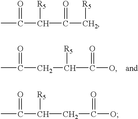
CC(C(C(C[R5])=O)[R5])=O.CC(C([R5])CC(O)=O)=O.CC(CC(C(O)=O)[R5])=O
